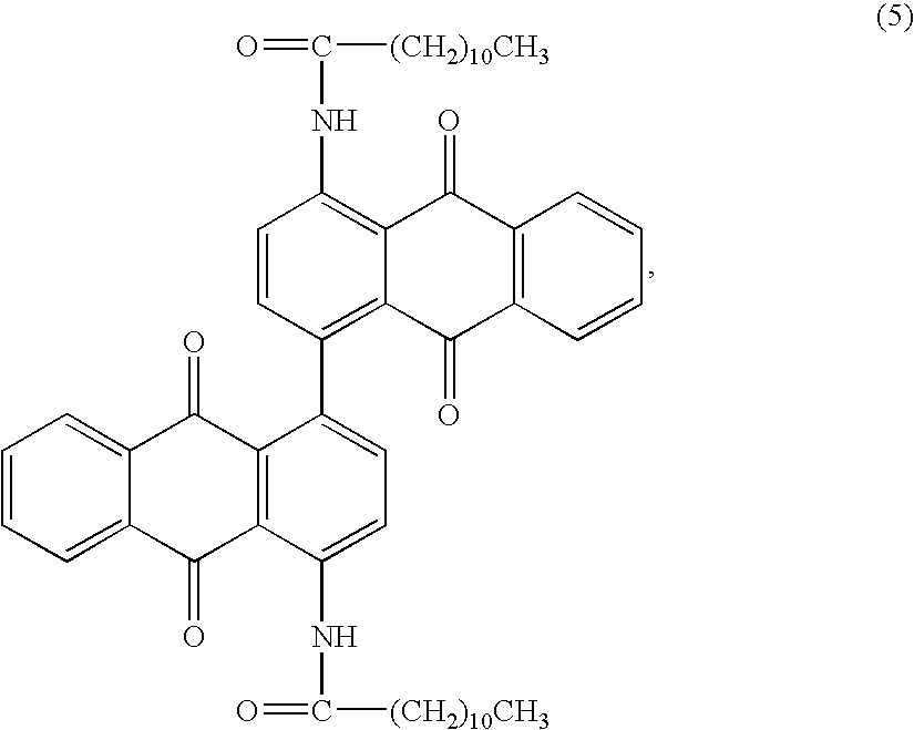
C1=CC=C2C(=C1)C(=O)C1=C(C2=O)C(NC(=O)[(CH2)10CH3])=CC=C1C1=C2C(=C(NC([(CH2)10CH3])=O)C=C1)C(=O)C1=C(C2=O)C=CC=C1
